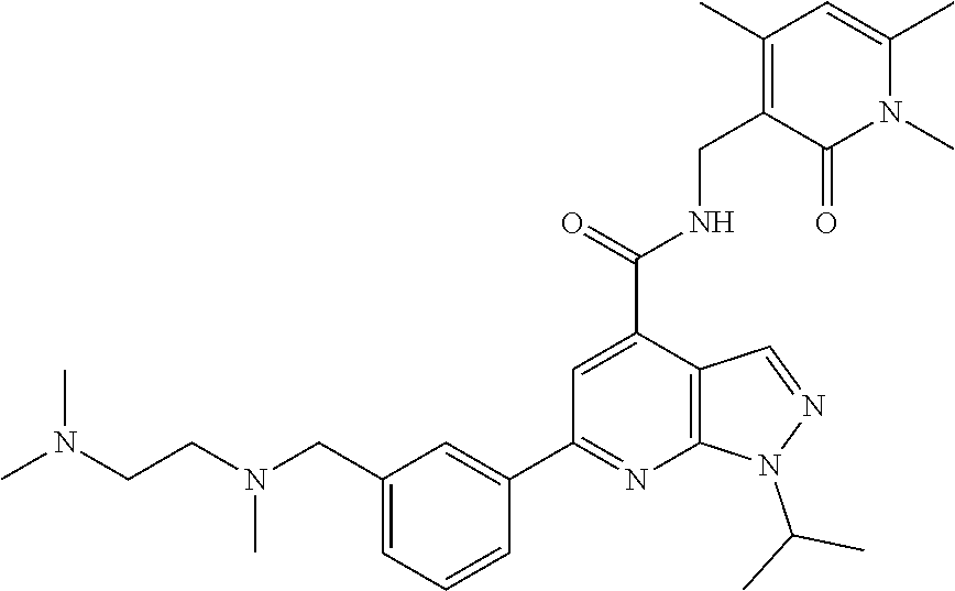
CN(CCN(CC1=CC=CC(C2=NC3=C(C(C(=O)NCC4=C(C)C=C(C)N(C)C4=O)=C2)C=NN3C(C)C)=C1)C)C
